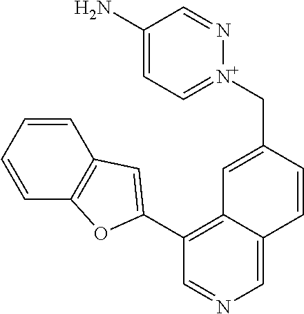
[N+]1(CC2=CC3=C(C4=CC5=C(C=CC=C5)O4)C=NC=C3C=C2)=CC=C(N)C=N1
